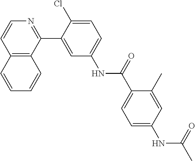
C12=C(C(C3=CC(NC(C4=CC=C(NC(C)=O)C=C4C)=O)=CC=C3Cl)=NC=C1)C=CC=C2
